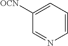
C1([OCN])=CC=CN=C1
